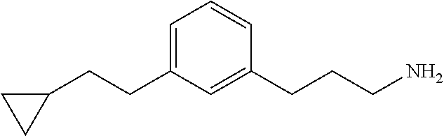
C1=C(CCC2CC2)C=C(CCCN)C=C1
